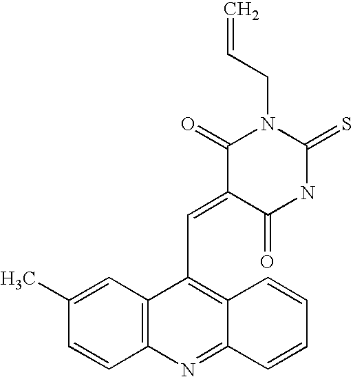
C12=C(C=C(C)C=C1)C(C=C1C(=O)NC(=S)N(CC=C)C1=O)=C1C(=N2)C=CC=C1
